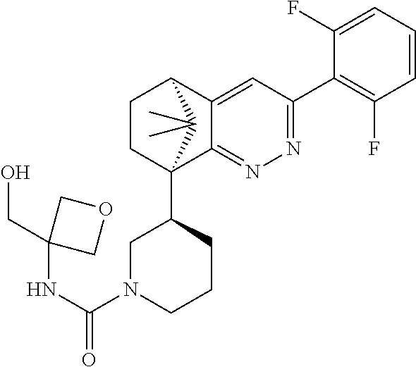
C1(F)=CC=CC(F)=C1C1=NN=C2C(=C1)C1CCC2(C2CN(C(NC3(CO)COC3)=O)CCC2)C1(C)C
